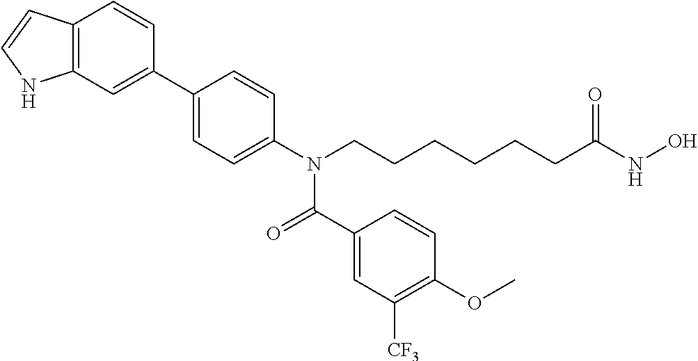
C1(C2=CC3=C(C=C2)C=CN3)=CC=C(N(CCCCCCC(NO)=O)C(=O)C2=CC([CF3])=C(OC)C=C2)C=C1
